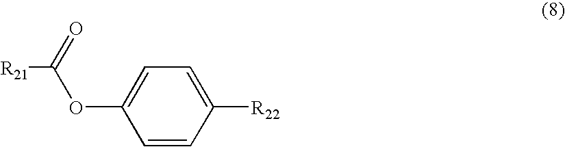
C1=CC([R22])=CC=C1OC([R21])=O
